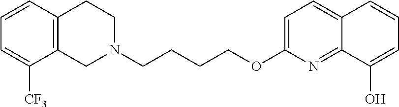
C12=C(CCN(CCCCOC3=CC=C4C(=N3)C(O)=CC=C4)C1)C=CC=C2[CF3]
